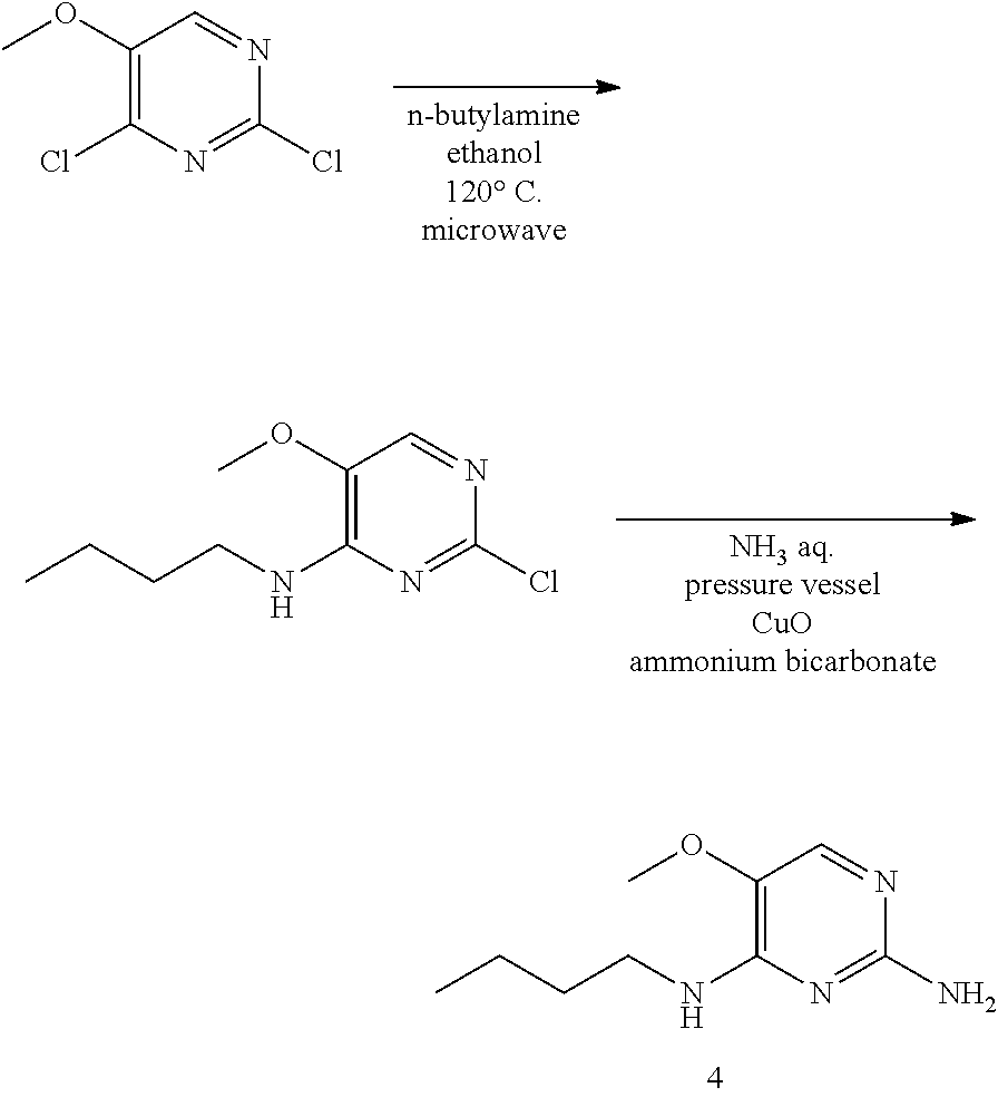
COC1=C(NCCCC)N=C(N)N=C1.[n-butylamineethanol120 C.microwave].COC1=C(Cl)N=C(Cl)N=C1.[NH3 aq.pressure vesselCuOammonium bicarbonate].COC1=C(NCCCC)N=C(Cl)N=C1
